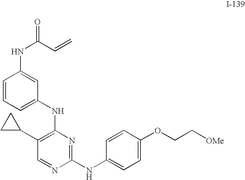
C1=CC(NC(C=C)=O)=CC(NC2=C(C3CC3)C=NC(NC3=CC=C(OCC[OMe])C=C3)=N2)=C1
